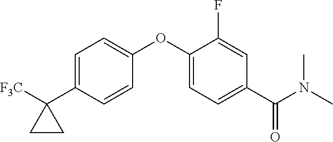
C1=C(C2([F3C])CC2)C=CC(OC2=CC=C(C(N(C)C)=O)C=C2F)=C1
